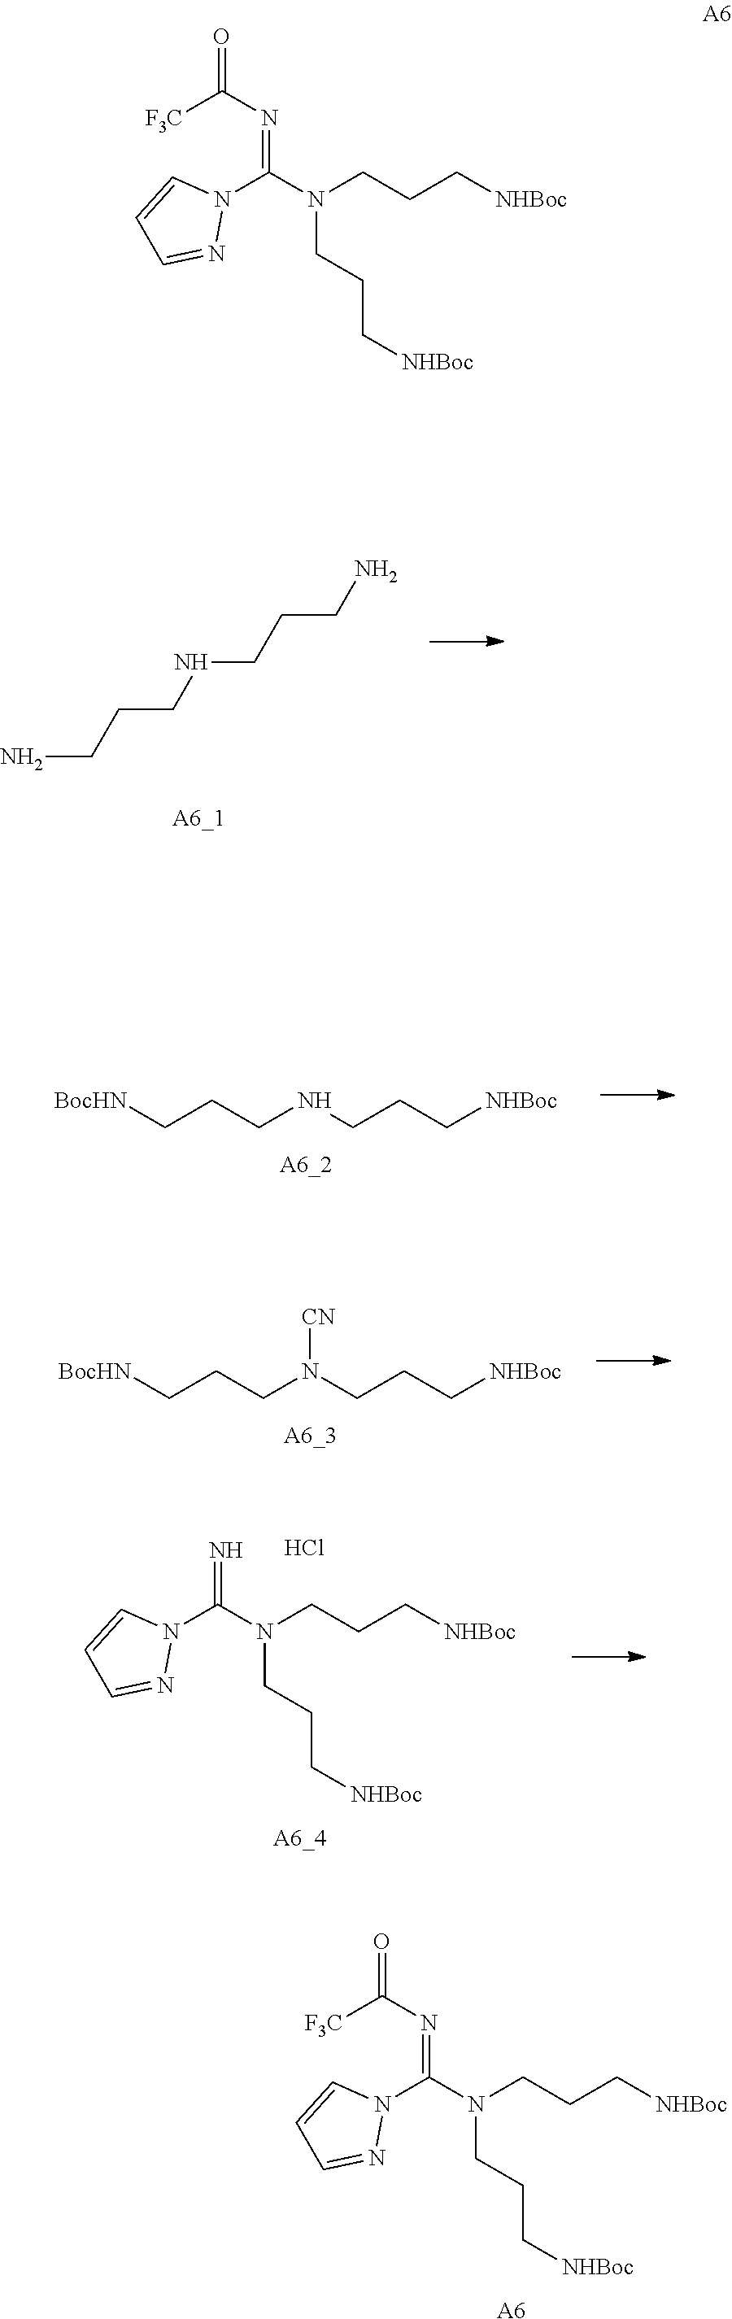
C(C[NHBoc])CN(C(N1N=CC=C1)=NC(=O)[F3C])CCC[NHBoc].[A6].C(CN)CNCCCN.[BocHN]CCCNCCC[NHBoc].[BocHN]CCCN(CCC[NHBoc])[CN].C(C[NHBoc])CN(C(N1N=CC=C1)=N)CCC[NHBoc].[A6_4].Cl.C(C[NHBoc])CN(C(N1N=CC=C1)=NC(=O)[F3C])CCC[NHBoc]
